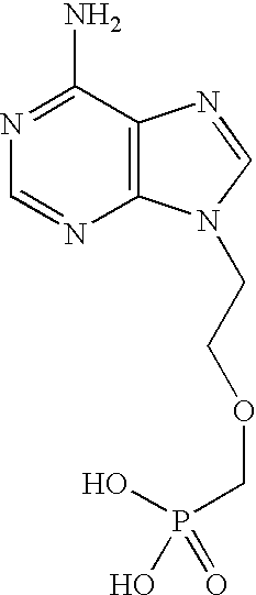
C1=NC2=C(C(N)=N1)N=CN2CCOCP(=O)(O)O
